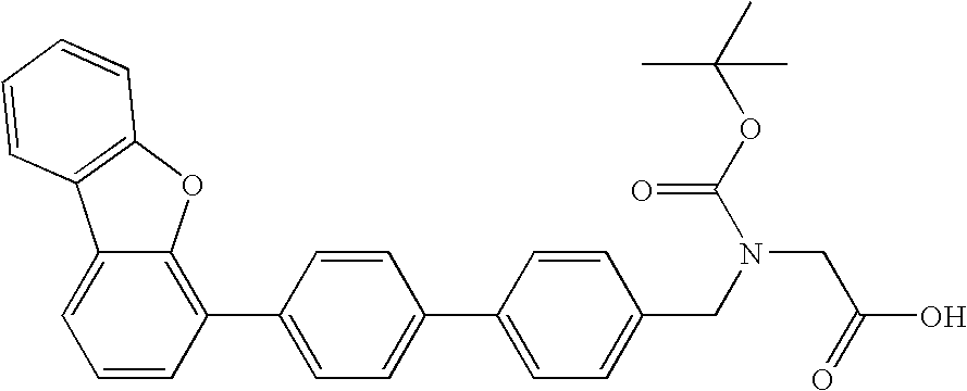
C1=CC(C2=C3C(=CC=C2)C2=C(O3)C=CC=C2)=CC=C1C1=CC=C(CN(CC(=O)O)C(OC(C)(C)C)=O)C=C1
